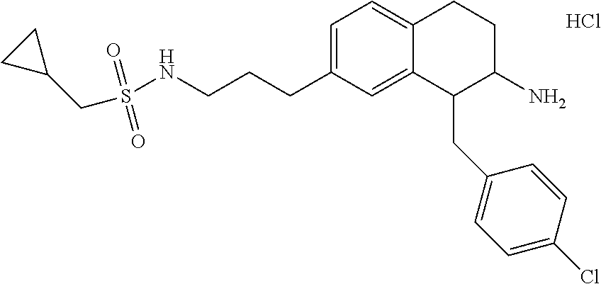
C1=C(CCCNS(CC2CC2)(=O)=O)C=C2C(=C1)CCC(N)C2CC1=CC=C(Cl)C=C1.Cl
